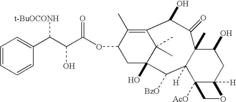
C1=CC=CC(C(C(C(OC2CC3(O)C(C)(C)C(=C2C)C(O)C(=O)C2(C)C([H])(C3[BzO])C3([AcO])C([H])(CC2O)OC3)=O)O)[t-BuOCONH])=C1
